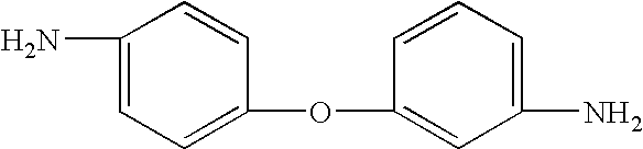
C1(N)=CC=C(OC2=CC(N)=CC=C2)C=C1
